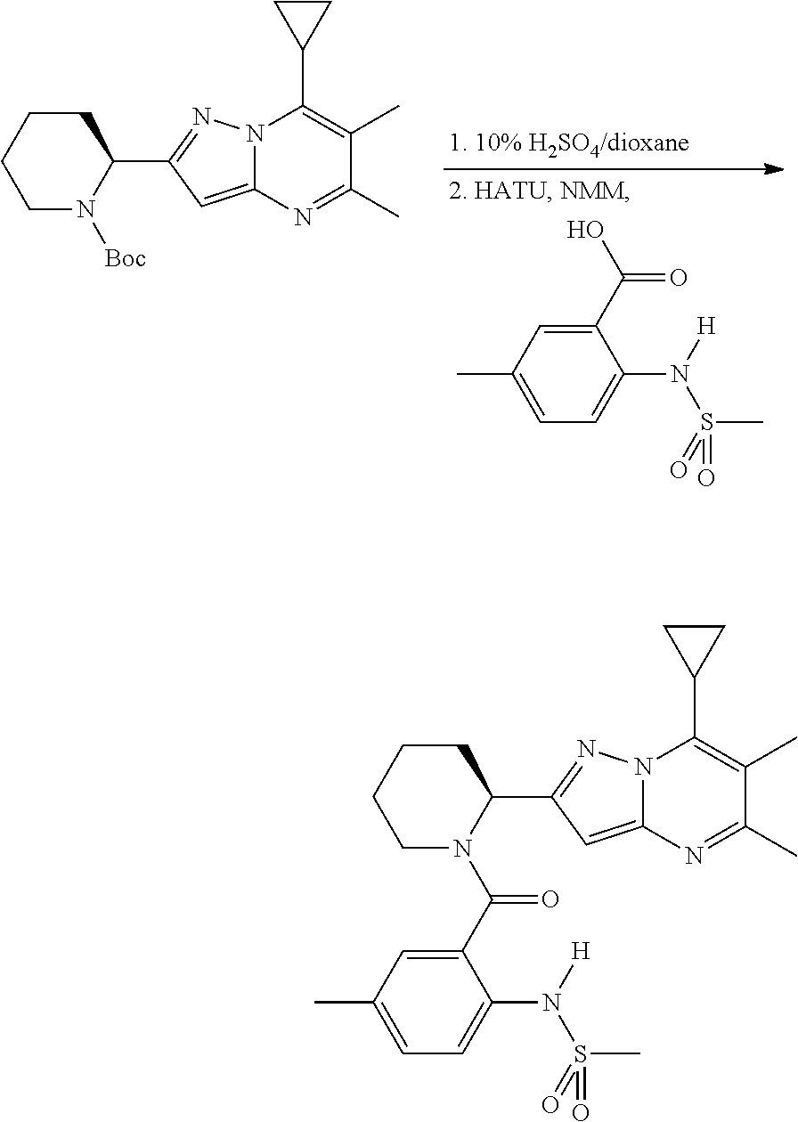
C1N(C(C2=CC(C)=CC=C2N([H])S(=O)(C)=O)=O)C(C2=NN3C(=C2)N=C(C)C(C)=C3C2CC2)CCC1.C1N([Boc])C(C2=NN3C(=C2)N=C(C)C(C)=C3C2CC2)CCC1.C1(C(O)=O)=CC(C)=CC=C1N([H])S(=O)(C)=O
